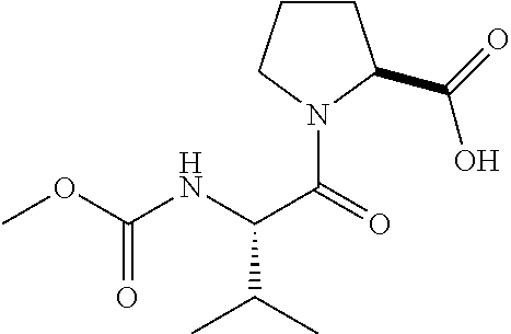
C1CCN(C(=O)C(NC(OC)=O)C(C)C)C1C(=O)O
